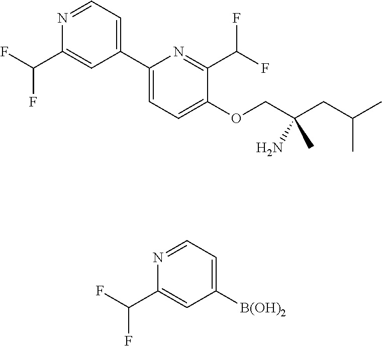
N1=CC=C(C2=CC=C(OCC(CC(C)C)(C)N)C(C(F)F)=N2)C=C1C(F)F.N1=CC=C([B(OH)2])C=C1C(F)F
